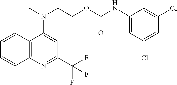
C(COC(NC1=CC(Cl)=CC(Cl)=C1)=O)N(C)C1=CC(C(F)(F)F)=NC2=C1C=CC=C2
